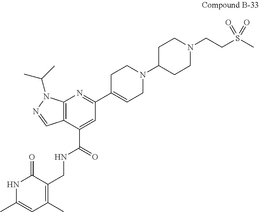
C12=C(C(C(=O)NCC3=C(C)C=C(C)NC3=O)=CC(C3=CCN(C4CCN(CCS(C)(=O)=O)CC4)CC3)=N1)C=NN2C(C)C
